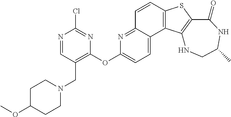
C1=CC2=C(C3=CC=C(OC4=C(CN5CCC(OC)CC5)C=NC(Cl)=N4)N=C13)C1=C(S2)C(=O)NC(C)CN1
